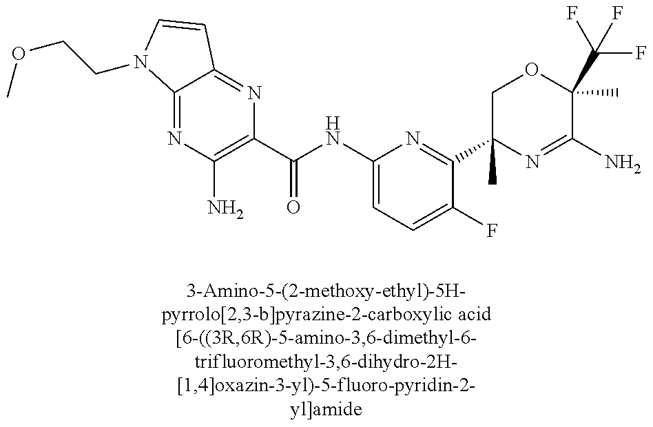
C12=NC(N)=C(C(NC3=CC=C(F)C(C4(C)N=C(N)C(C)(C(F)(F)F)OC4)=N3)=O)N=C1C=CN2CCOC
